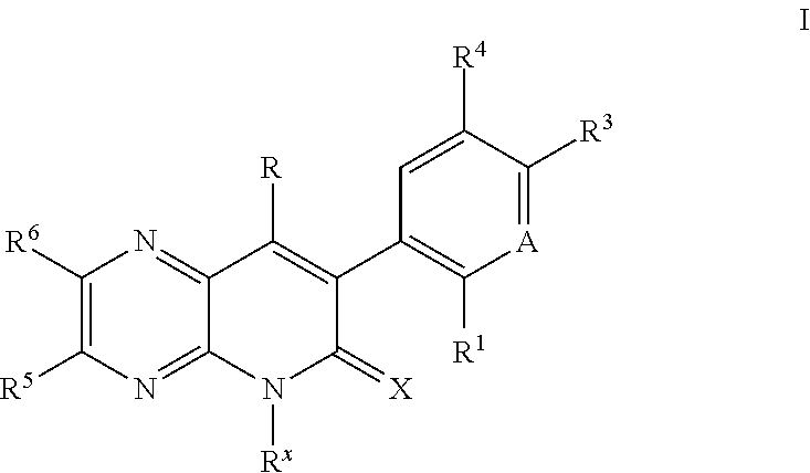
C1([R6])=C([R5])N=C2C(=N1)C([R])=C(C1=C([R1])[A]=C([R3])C([R4])=C1)C(=[X])N2[Rx]
